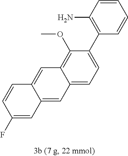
C12=CC=C(C3=C(N)C=CC=C3)C(OC)=C1C=C1C(=C2)C=C(F)C=C1
